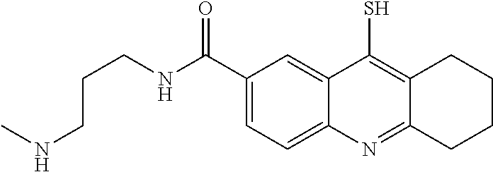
C1(C(NCCCNC)=O)=CC=C2C(=C1)C(S)=C1C(=N2)CCCC1
